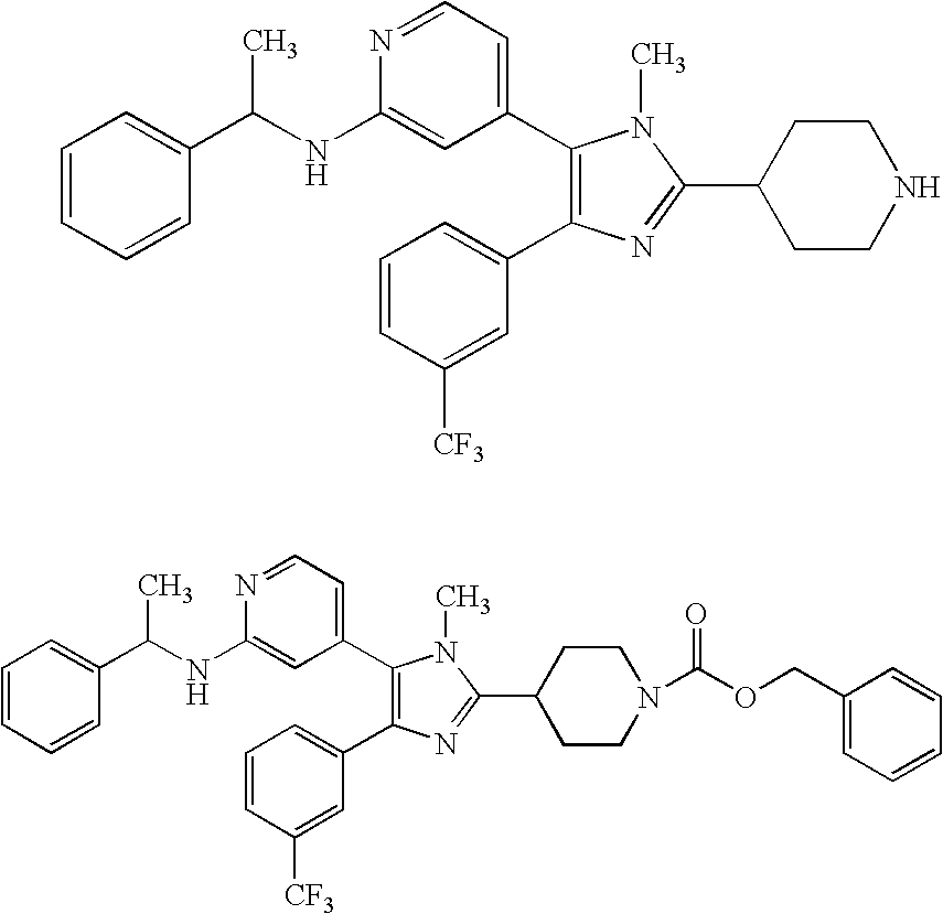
C1=CC=CC(C(NC2=CC(C3=C(C4=CC=CC([CF3])=C4)N=C(C4CCNCC4)N3C)=CC=N2)C)=C1.C1=CC=CC(C(NC2=CC(C3=C(C4=CC=CC([CF3])=C4)N=C(C4CCN(C(OCC5=CC=CC=C5)=O)CC4)N3C)=CC=N2)C)=C1
